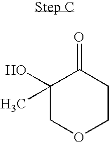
C1(O)(C)COCCC1=O
